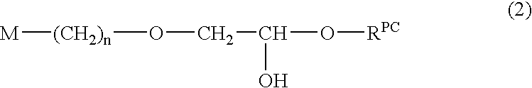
[M][(CH2)n]OCC(O[RPC])O
